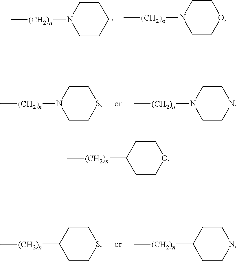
C1CN([(CH2)n]C)CCC1.C1CN([(CH2)n]C)CCO1.C1CN([(CH2)n]C)CCS1.C1CN([(CH2)n]C)CCN1.C1CC([(CH2)n]C)CCS1.C1CC([(CH2)n]C)CCN1.C1CC([(CH2)n]C)CCO1
